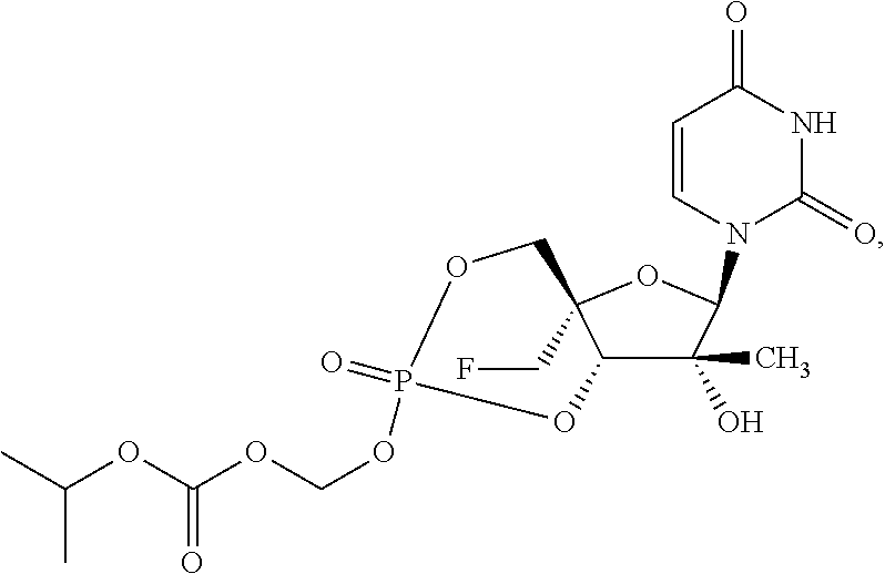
O1CC2(CF)C(C(C)(O)C(N3C=CC(=O)NC3=O)O2)OP1(=O)OCOC(OC(C)C)=O
